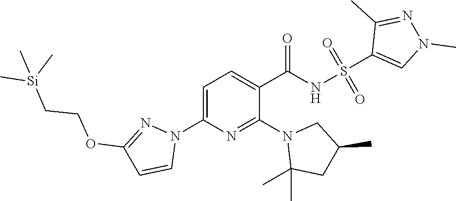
N1(C2=NC(N3C=CC(OCC[Si](C)(C)C)=N3)=CC=C2C(=O)NS(=O)(=O)C2=CN(C)N=C2C)C(C)(C)CC(C)C1
